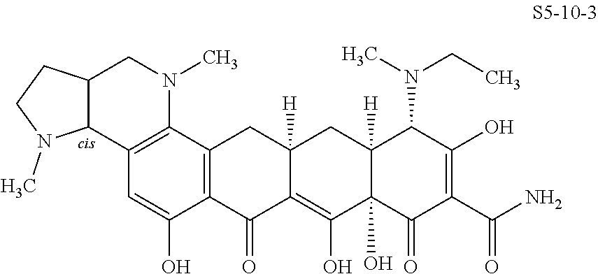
C12([H])C(O)(C(=O)C(C(N)=O)=C(O)C1N(CC)C)C(O)=C1C([H])(C2)CC2=C(C1=O)C(O)=CC1=C2N(C)CC2C1N(C)CC2
